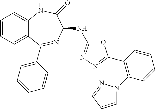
C1=CC=C2C(=C1)NC(=O)C(NC1=NN=C(C3=C(N4C=CC=N4)C=CC=C3)O1)N=C2C1=CC=CC=C1
